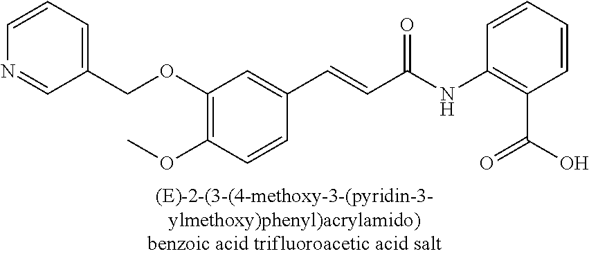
C1(OCC2=CC=CN=C2)=C(OC)C=CC(C=CC(=O)NC2=C(C(=O)O)C=CC=C2)=C1
